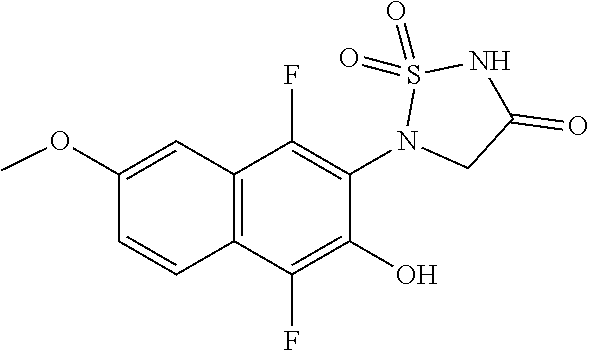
C12=C(C(F)=C(O)C(N3CC(=O)NS3(=O)=O)=C1F)C=CC(OC)=C2
